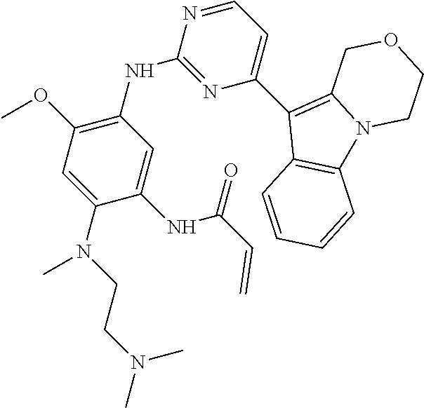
N1=CC=C(C2=C3N(C4=C2C=CC=C4)CCOC3)N=C1NC1=C(OC)C=C(N(C)CCN(C)C)C(NC(C=C)=O)=C1
